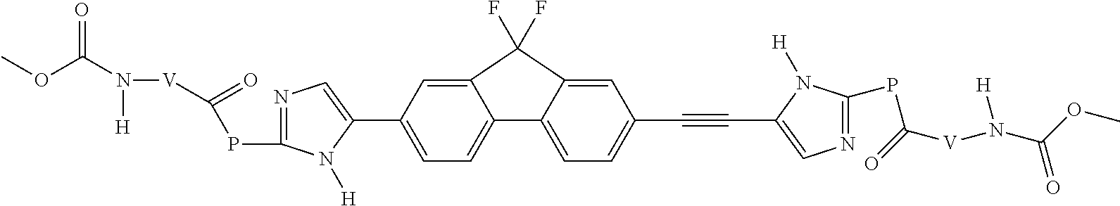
C1(C2=CC=C3C(=C2)C(F)(F)C2=CC(C#CC4=CN=C(PC([V]N(C(OC)=O)[H])=O)N4[H])=CC=C32)=CN=C(PC(=O)[V]N(C(OC)=O)[H])N1[H]
